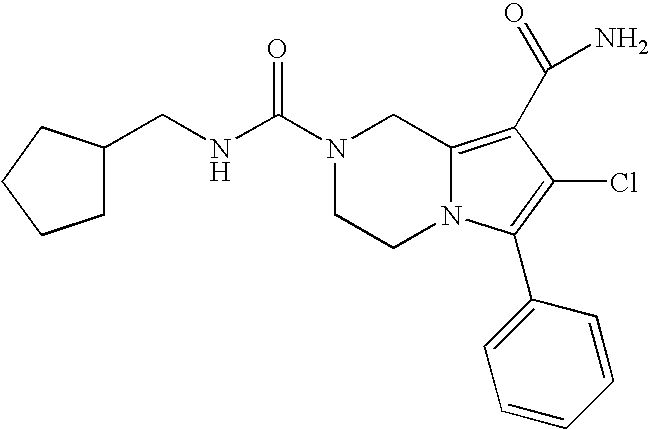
C(NC(=O)N1CCN2C(=C(C(N)=O)C(Cl)=C2C2=CC=CC=C2)C1)C1CCCC1
